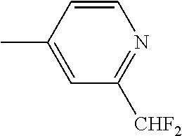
C1=CC(C)=CC([CHF2])=N1
